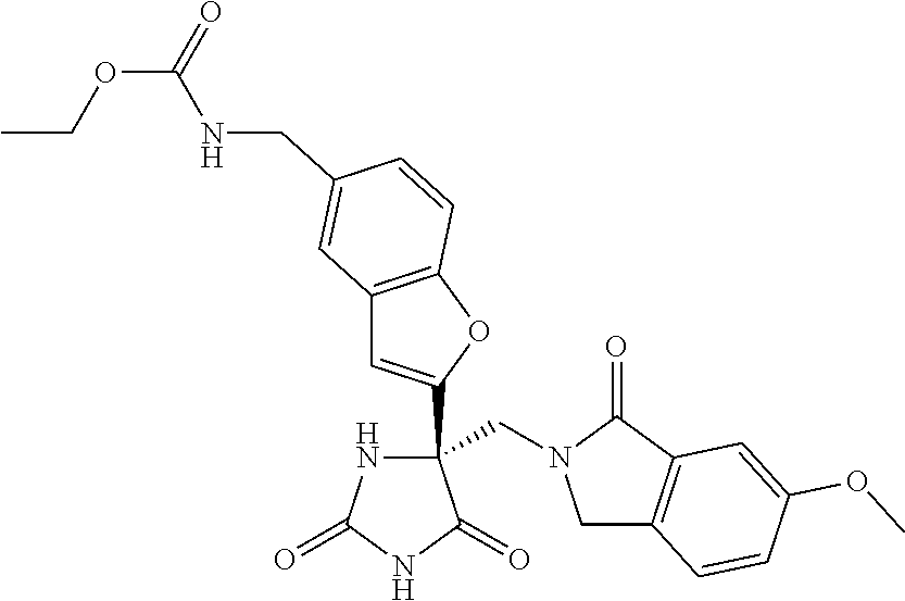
C(N1CC2=C(C1=O)C=C(OC)C=C2)C1(C2=CC3=C(O2)C=CC(CNC(OCC)=O)=C3)NC(=O)NC1=O
